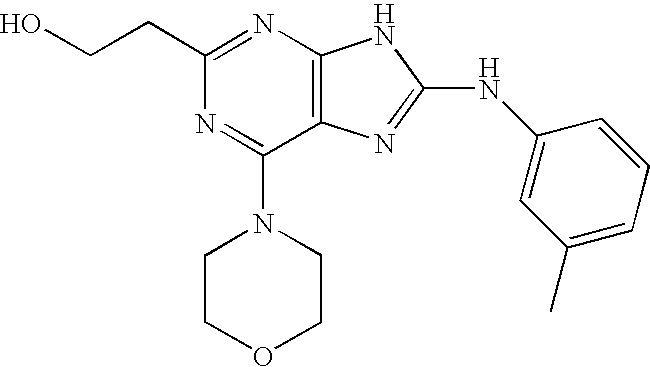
OCCC1=NC2=C(C(N3CCOCC3)=N1)N=C(NC1=CC(C)=CC=C1)N2
